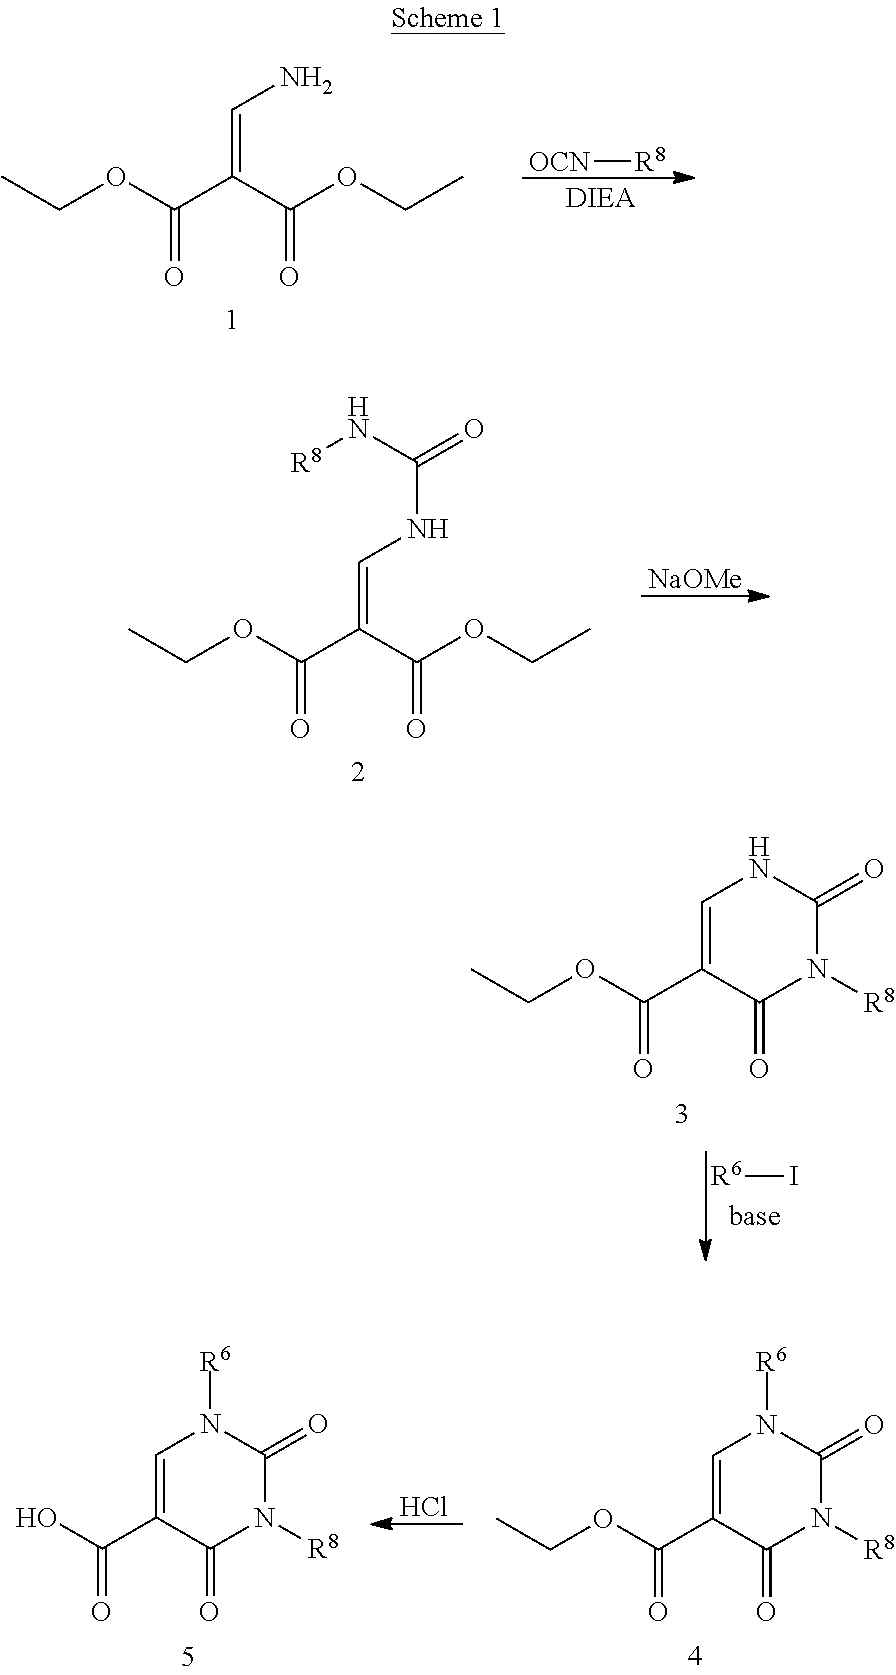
[OCN][R8].O(C(C(C(OCC)=O)=CN)=O)CC.[NaOMe].O(C(C(C(OCC)=O)=CNC(=O)N[R8])=O)CC.[R6]I.O(C(C1=CNC(=O)N([R8])C1=O)=O)CC.Cl.O(C(C1=CN([R6])C(=O)N([R8])C1=O)=O)CC.OC(C1=CN([R6])C(=O)N([R8])C1=O)=O
